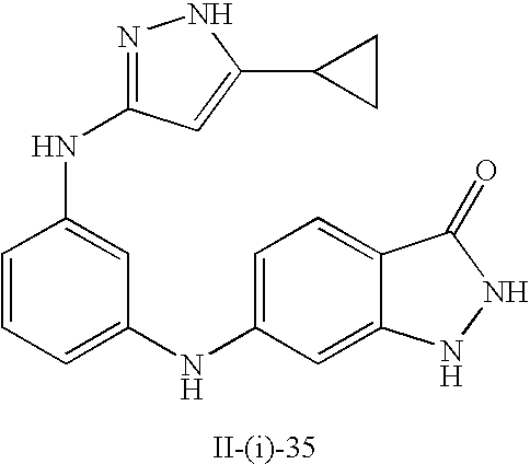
C1=CC(NC2=NNC(C3CC3)=C2)=CC(NC2=CC=C3C(=C2)NNC3=O)=C1
